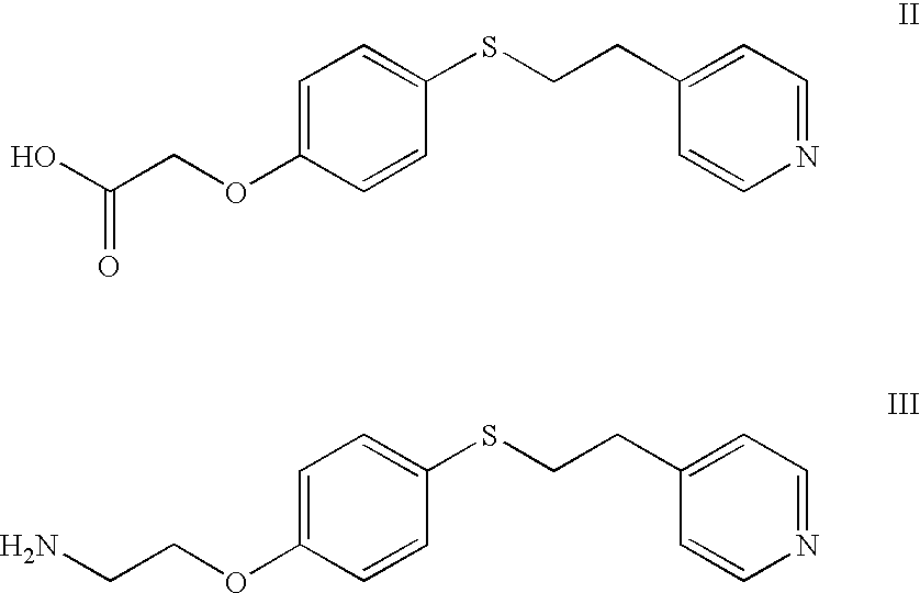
C1=C(OCC(O)=O)C=CC(SCCC2=CC=NC=C2)=C1.C1=C(OCCN)C=CC(SCCC2=CC=NC=C2)=C1
